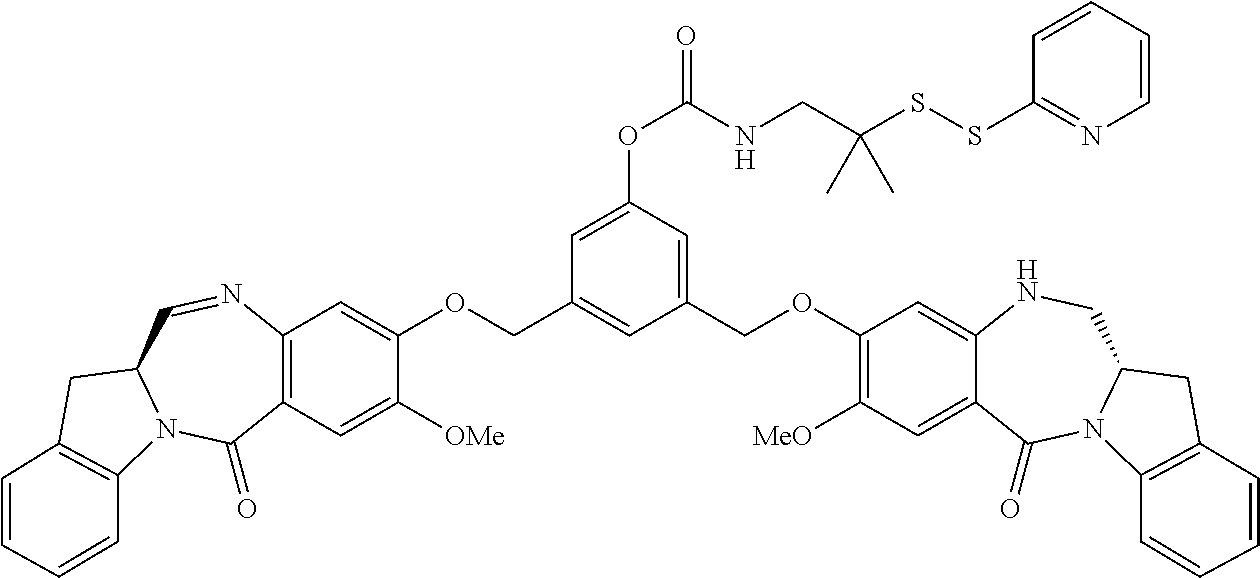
C12=C(C=C([OMe])C(OCC3=CC(COC4=C([MeO])C=C5C(=C4)NCC4N(C5=O)C5=C(C4)C=CC=C5)=CC(OC(=O)NCC(SSC4=NC=CC=C4)(C)C)=C3)=C1)C(=O)N1C(C=N2)CC2=C1C=CC=C2
